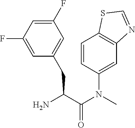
C1(N(C(C(N)CC2=CC(F)=CC(F)=C2)=O)C)=CC2=C(C=C1)SC=N2
